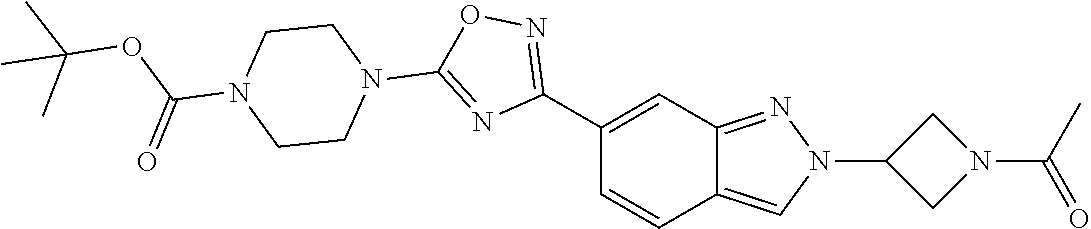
C1(C2=NOC(N3CCN(C(=O)OC(C)(C)C)CC3)=N2)=CC2=NN(C3CN(C(=O)C)C3)C=C2C=C1
